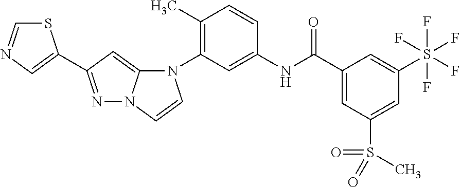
C1(C)=C(N2C3=CC(C4=CN=CS4)=NN3C=C2)C=C(NC(C2=CC(S(=O)(=O)C)=CC(S(F)(F)(F)(F)F)=C2)=O)C=C1
